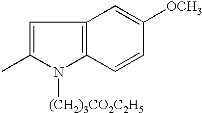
C1=C(C)N([(CH2)3CO2C2H5])C2=C1C=C([OCH3])C=C2
